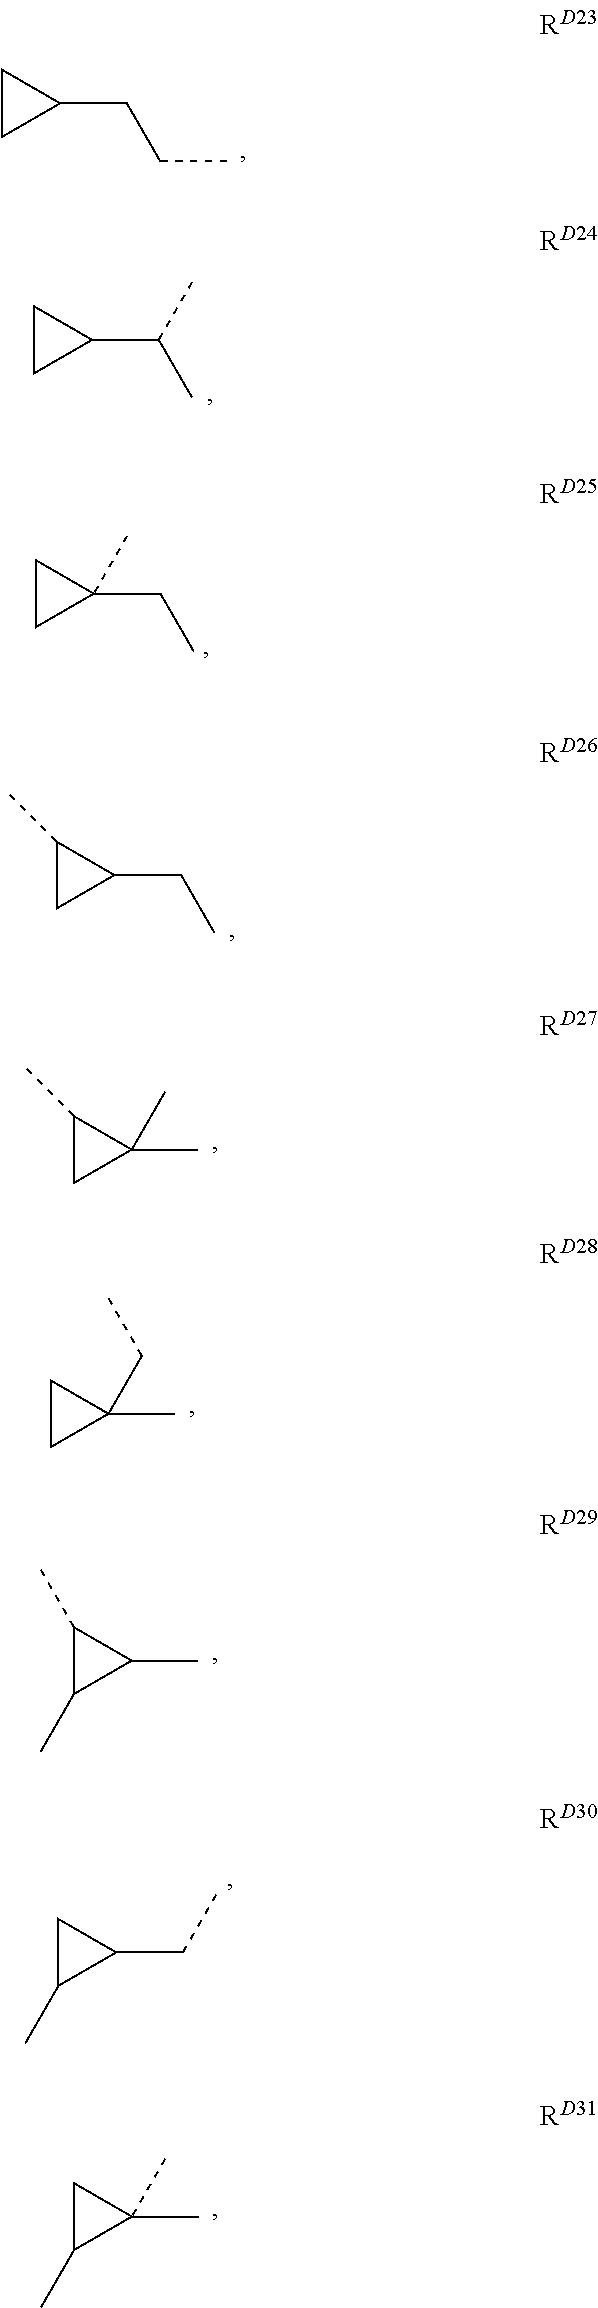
C1CC1CCC.C1CC1C(C)C.C1CC1(CC)C.C1(C)CC1CC.C1(C)CC1(C)C.C1CC1(C)CC.C1(C)C(C)C1C.C1C(C)C1CC.C1C(C)C1(C)C
